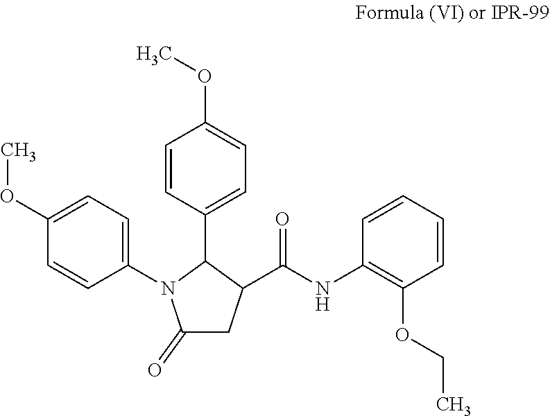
C1=C(OC)C=CC(N2C(=O)CC(C(NC3=C(OCC)C=CC=C3)=O)C2C2=CC=C(OC)C=C2)=C1
